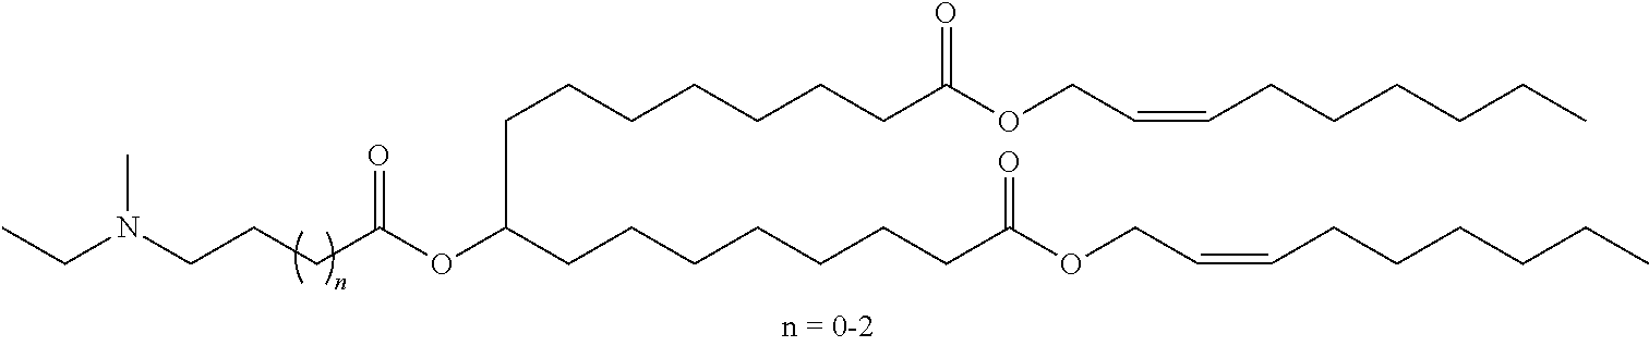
N(CCCC(OC(CCCCCCCC(OCC=CCCCCCC)=O)CCCCCCCC(OCC=CCCCCCC)=O)=O)(CC)C
